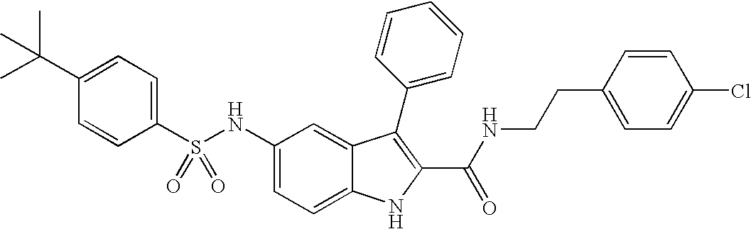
C1(C(C)(C)C)=CC=C(S(NC2=CC=C3C(=C2)C(C2=CC=CC=C2)=C(C(NCCC2=CC=C(Cl)C=C2)=O)N3)(=O)=O)C=C1
